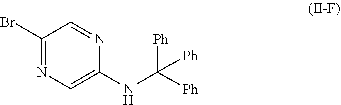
C1(NC([Ph])([Ph])[Ph])=CN=C(Br)C=N1
